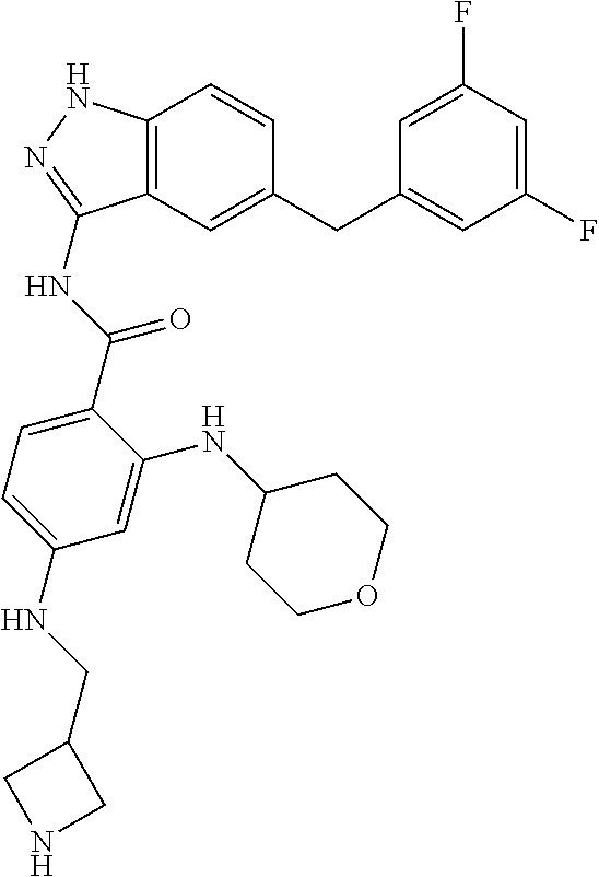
C12=C(C=C(CC3=CC(F)=CC(F)=C3)C=C1)C(NC(=O)C1=CC=C(NCC3CNC3)C=C1NC1CCOCC1)=NN2
